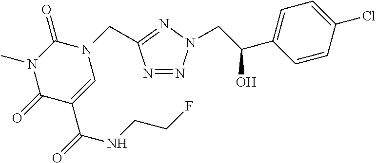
N1=NN(CC(C2=CC=C(Cl)C=C2)O)N=C1CN1C(=O)N(C)C(=O)C(C(=O)NCCF)=C1
